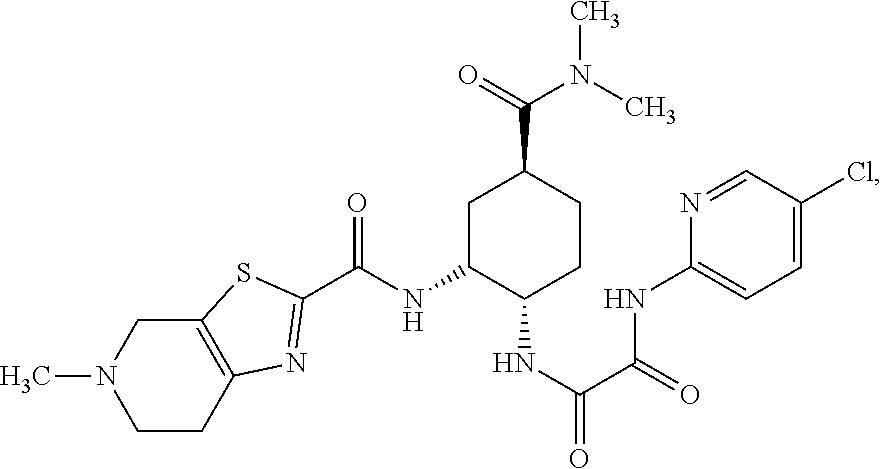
C1C(NC(=O)C2=NC3=C(CN(C)CC3)S2)C(NC(=O)C(=O)NC2=CC=C(Cl)C=N2)CCC1C(=O)N(C)C
